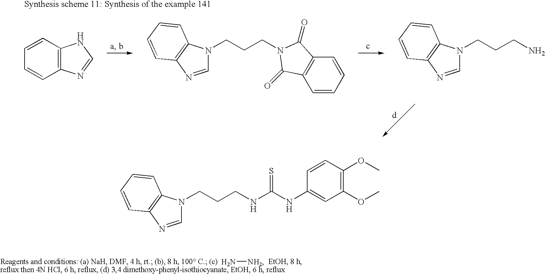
C12=C(C=CC=C1)NC=N2.C1=NC2=C(N1CCCN1C(=O)C3=C(C=CC=C3)C1=O)C=CC=C2.C1=NC2=C(N1CCCN)C=CC=C2.N[NH2].C1=NC2=C(N1CCCNC(NC1=CC(OC)=C(OC)C=C1)=S)C=CC=C2
